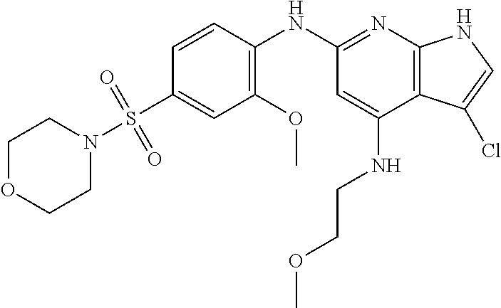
C1OCCN(S(C2=CC(OC)=C(NC3=NC4=C(C(NCCOC)=C3)C(Cl)=CN4)C=C2)(=O)=O)C1
